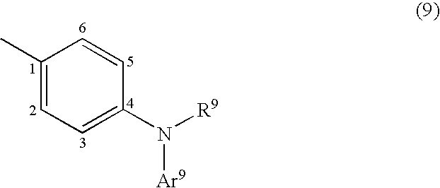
C1(C)=CC=C(N([R9])[Ar9])C=C1
